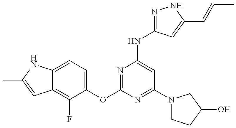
C12=C(F)C(OC3=NC(NC4=NNC(C=CC)=C4)=CC(N4CCC(O)C4)=N3)=CC=C1NC(C)=C2
